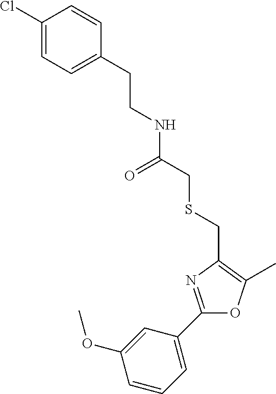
C1(C2=CC=CC(OC)=C2)=NC(CSCC(=O)NCCC2=CC=C(Cl)C=C2)=C(C)O1
